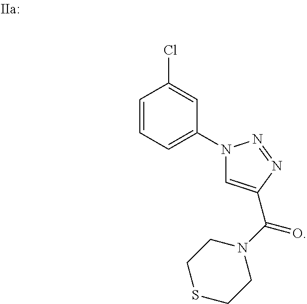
C1=CC=C(N2C=C(C(N3CCSCC3)=O)N=N2)C=C1Cl
